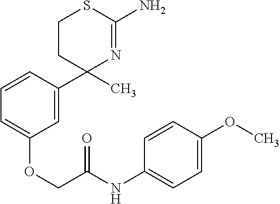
C1=CC(C2(C)N=C(N)SCC2)=CC(OCC(NC2=CC=C(OC)C=C2)=O)=C1
